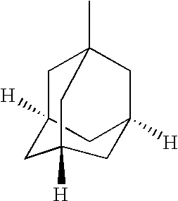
C1C2([H])CC3([H])CC1(C)CC([H])(C2)C3
